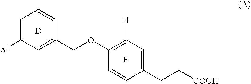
C1=C([A1])C=C(COC2=C([H])C=C(CC[COOH])C=C2)C=C1.[D]
